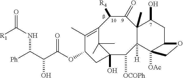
C12(O)C([OCOPh])C3([H])C(C)(C(=O)C([R4])C(=C(C)C(OC(C(C([Ph])NC(=O)[R1])O)=O)C1)C2(C)C)C(O)CC1C3([OAc])CO1
